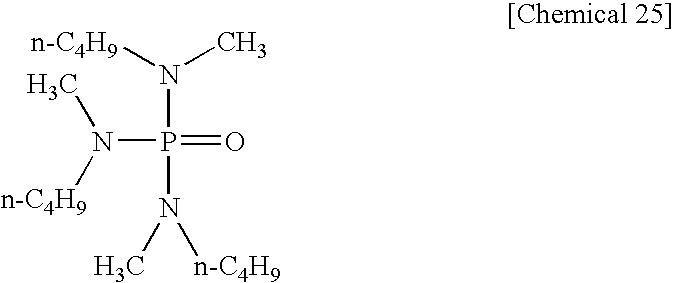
CN([n-C4H9])P(=O)(N(C)[n-C4H9])N([n-C4H9])C
